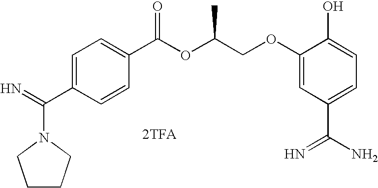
[2TFA].N1(C(=N)C2=CC=C(C(OC(COC3=CC(C(N)=N)=CC=C3O)C)=O)C=C2)CCCC1
